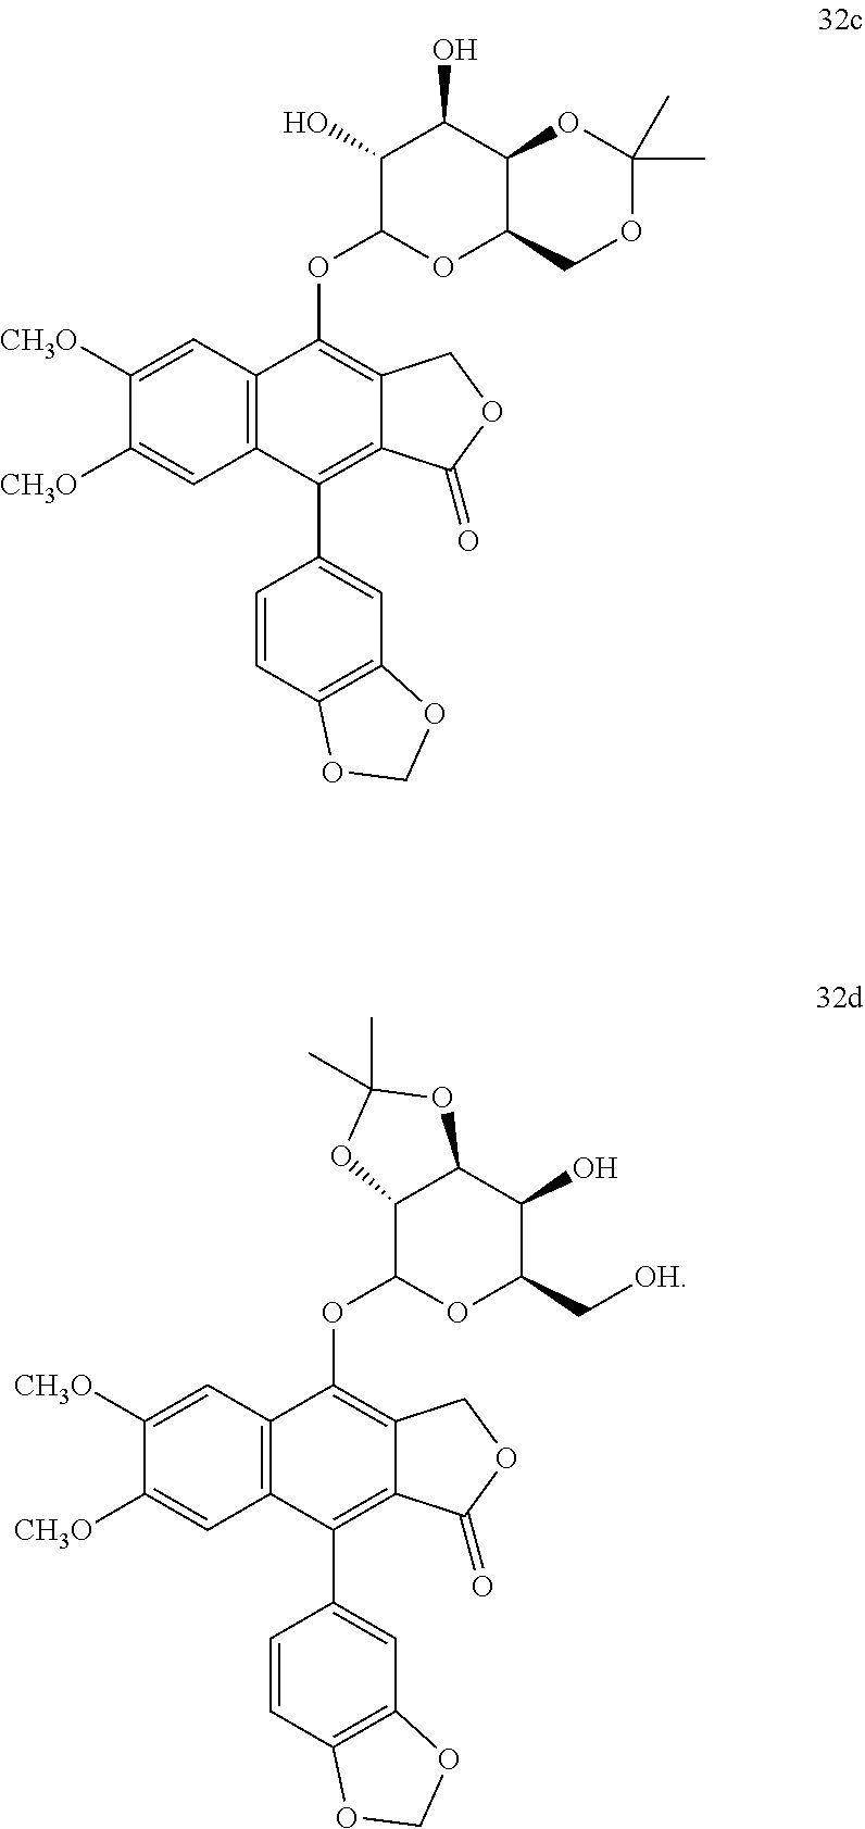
C12=C(C=C([CH3O])C([CH3O])=C1)C(OC1OC3C(C(O)C1O)OC(C)(C)OC3)=C1C(=C2C2=CC3=C(C=C2)OCO3)C(=O)OC1.C12=C(C=C([CH3O])C([CH3O])=C1)C(OC1OC(C[OH])C(O)C3C1OC(C)(C)O3)=C1C(=C2C2=CC3=C(C=C2)OCO3)C(=O)OC1
